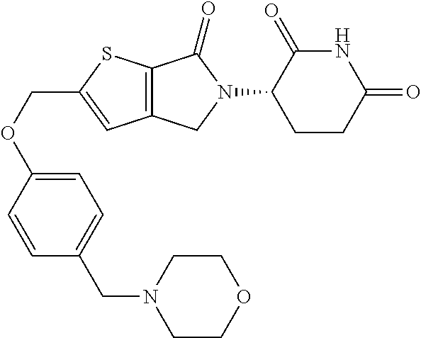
C12=C(CN(C3CCC(=O)NC3=O)C1=O)C=C(COC1=CC=C(CN3CCOCC3)C=C1)S2
